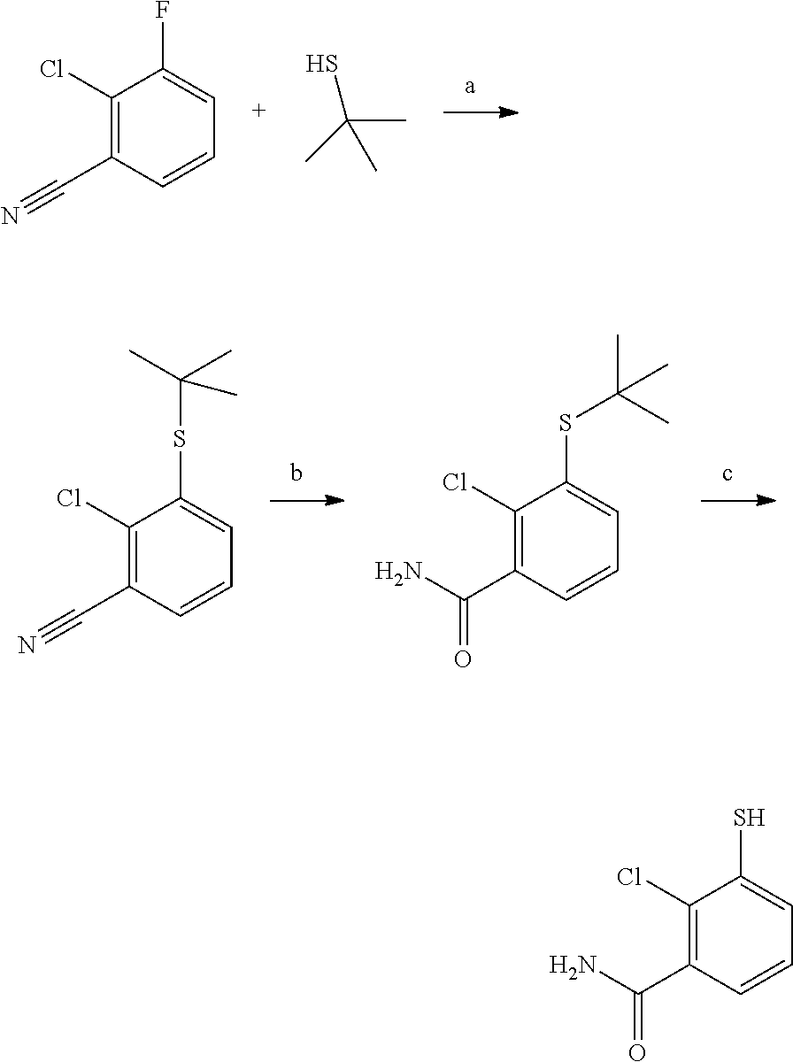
C1(Cl)=C(C#N)C=CC=C1F.SC(C)(C)C.C1(Cl)=C(C#N)C=CC=C1SC(C)(C)C.C1(Cl)=C(C(N)=O)C=CC=C1SC(C)(C)C.C1(Cl)=C(C(N)=O)C=CC=C1S
